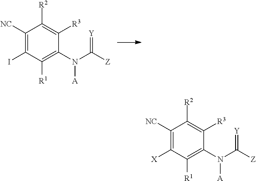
C1([NC])=C(I)C([R1])=C(N(C([Z])=[Y])[A])C([R3])=C1[R2].C1([NC])=C([X])C([R1])=C(N(C([Z])=[Y])[A])C([R3])=C1[R2]
